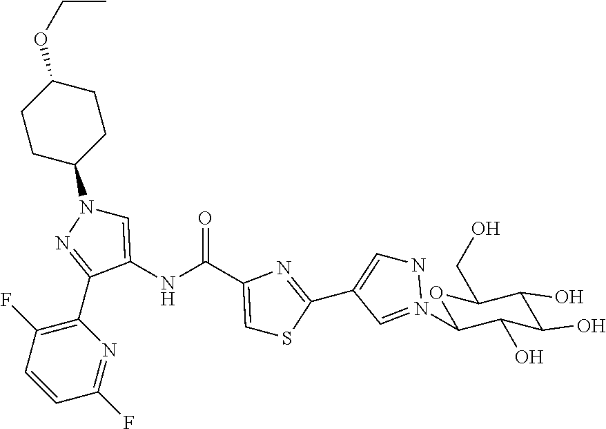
C1=C(NC(=O)C2=CSC(C3=CNN(C4OC(CO)C(O)C(O)C4O)=C3)=N2)C(C2=C(F)C=CC(F)=N2)=NN1C1CCC(OCC)CC1
